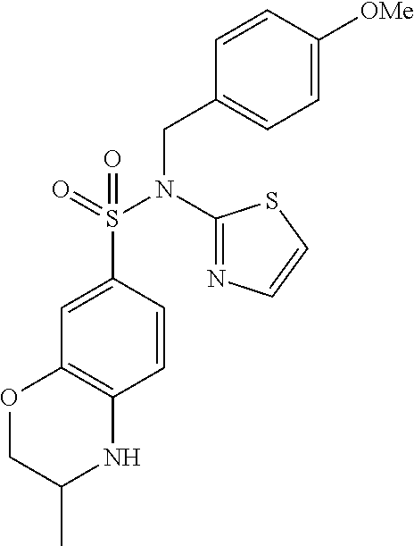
C1=CC(S(N(C2=NC=CS2)CC2=CC=C([OMe])C=C2)(=O)=O)=CC2=C1NC(C)CO2
